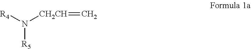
N([CH2CH]=C)([R4])[R5]
